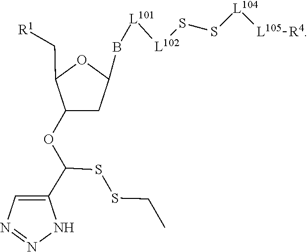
O(C(SSCC)C1=CN=NN1)C1CC(B[L101][L102]SS[L104][L105][R4])OC1C[R1]
